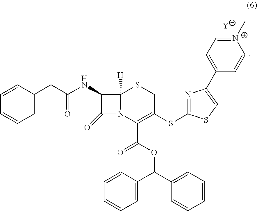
C1(NC(CC2=CC=CC=C2)=O)C(=O)N2C1([H])SCC(SC1=NC(C3=CC=[N+](C)C=C3)=CS1)=C2C(OC(C1=CC=CC=C1)C1=CC=CC=C1)=O.[Y]
